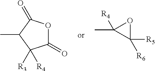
C1(=O)OC(=O)C(C)C1([R4])[R3].C1([R5])([R6])OC1(C)[R4]
